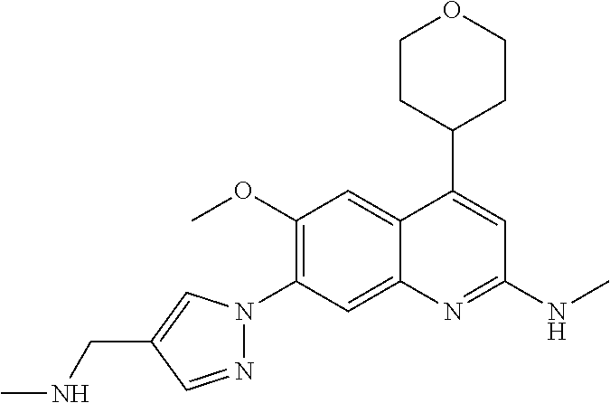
N1(C2=C(OC)C=C3C(=C2)N=C(NC)C=C3C2CCOCC2)N=CC(CNC)=C1
